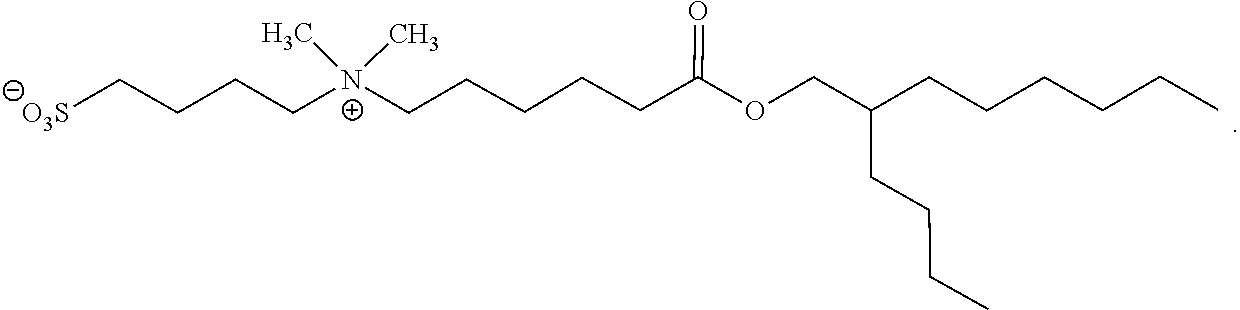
C[N+](C)(CCCC[O3S])CCCCCC(OCC(CCCC)CCCCCC)=O
